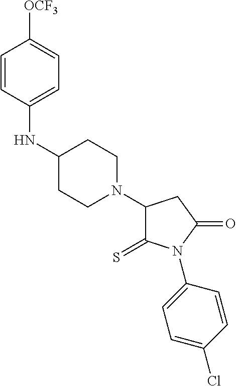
C1(NC2=CC=C([OCF3])C=C2)CCN(C2C(=S)N(C3=CC=C(Cl)C=C3)C(=O)C2)CC1
